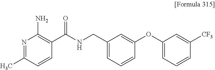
N1=C(C)C=CC(C(NCC2=CC=CC(OC3=CC=CC([CF3])=C3)=C2)=O)=C1N
